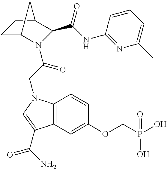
C(CN1C2=C(C=C(OCP(O)(=O)O)C=C2)C(C(N)=O)=C1)(=O)N1C2CCC(C1C(NC1=NC(C)=CC=C1)=O)C2
